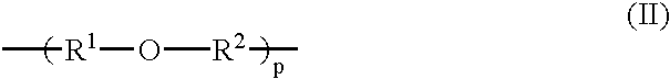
C[R1]O[R2]C
